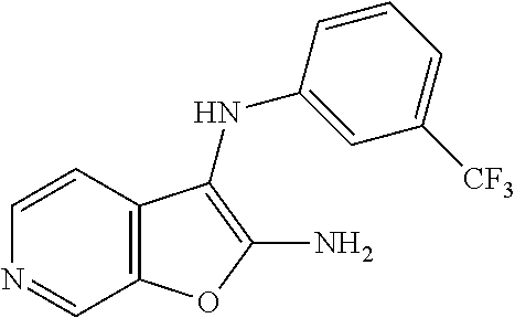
C12=C(C=CN=C1)C(NC1=CC([CF3])=CC=C1)=C(N)O2
